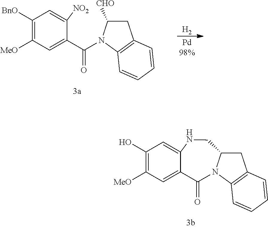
[BnO]C1=C([MeO])C=C(C(N2C3=C(CC2[CHO])C=CC=C3)=O)C([NO2])=C1.[H2].OC1=C([MeO])C=C2C(=O)N3C4=C(CC3CNC2=C1)C=CC=C4
